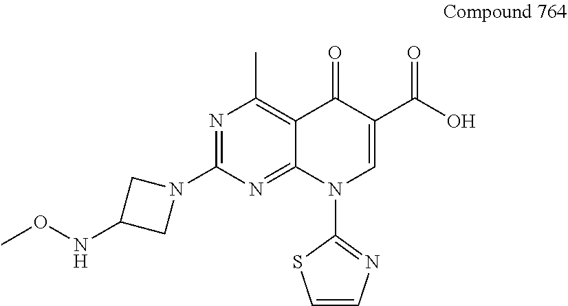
N1=C(N2CC(NOC)C2)N=C2C(=C1C)C(=O)C(C(O)=O)=CN2C1=NC=CS1
